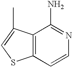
C12=C(C=CN=C1N)SC=C2C
